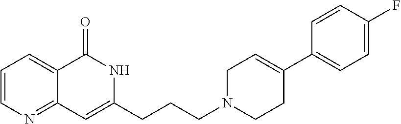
C1=CN=C2C(=C1)C(=O)NC(CCCN1CCC(C3=CC=C(F)C=C3)=CC1)=C2
